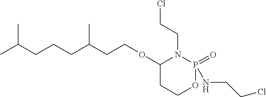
C(C(CCOC1CCOP(=O)(NCCCl)N1CCCl)C)CCC(C)C
